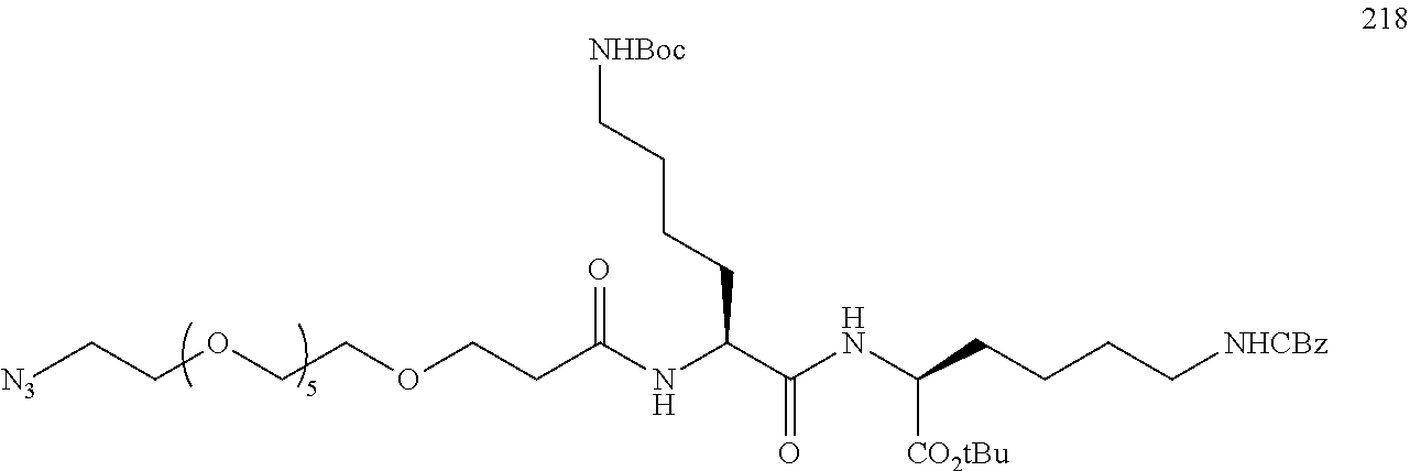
[N3]CCOCCOCCC(NC(C(NC(CCCC[NHCBz])[CO2tBu])=O)CCCC[NHBoc])=O
